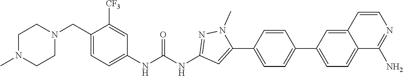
N1(C)CCN(CC2=CC=C(NC(NC3=NN(C)C(C4=CC=C(C5=CC=C6C(=C5)C=CN=C6N)C=C4)=C3)=O)C=C2[CF3])CC1
